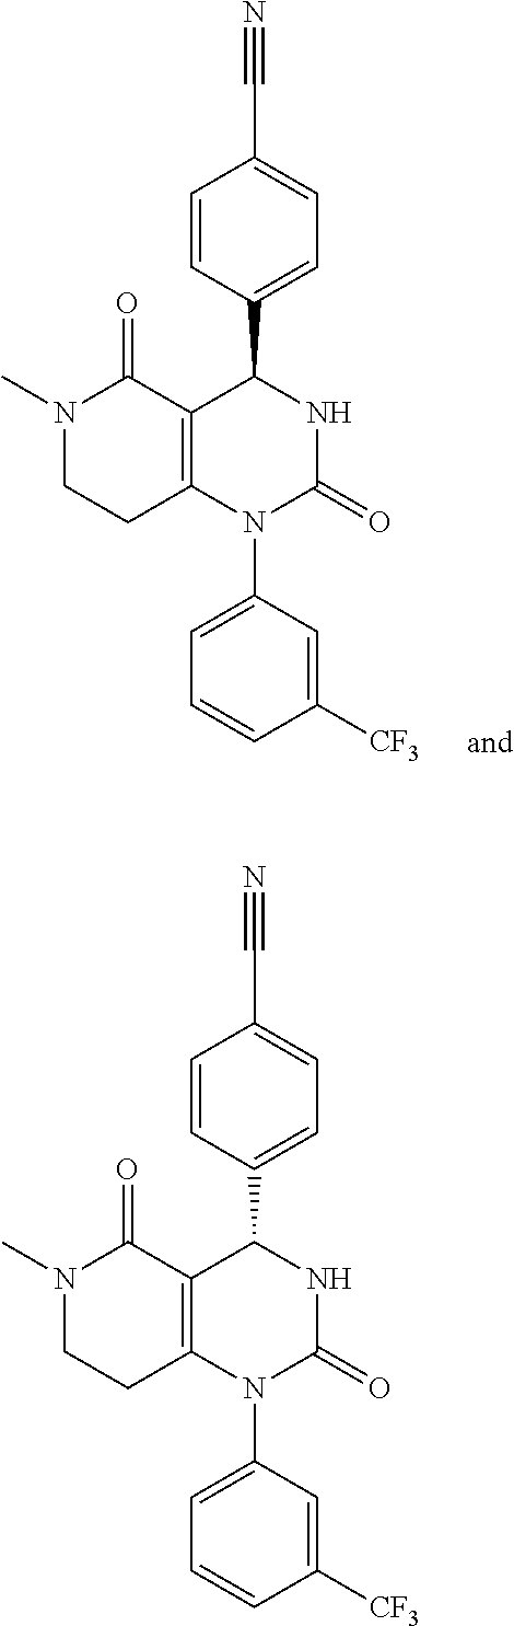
C1=CC(C2C3=C(CCN(C)C3=O)N(C3=CC=CC([CF3])=C3)C(=O)N2)=CC=C1C#N.C1=CC(C2C3=C(CCN(C)C3=O)N(C3=CC=CC([CF3])=C3)C(=O)N2)=CC=C1C#N
